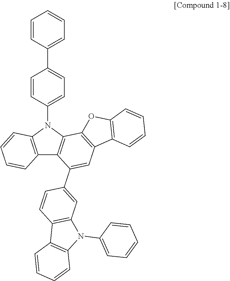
C12=C(N(C3=CC=C(C4=CC=CC=C4)C=C3)C3=C1C(C1=CC4=C(C=C1)C1=C(N4C4=CC=CC=C4)C=CC=C1)=CC1=C3OC3=C1C=CC=C3)C=CC=C2
